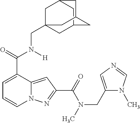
C1=C(C(=O)N([H])CC23CC4CC(C2)CC(C4)C3)C2=CC(C(=O)N(C)CC3=CN=CN3C)=NN2C=C1
